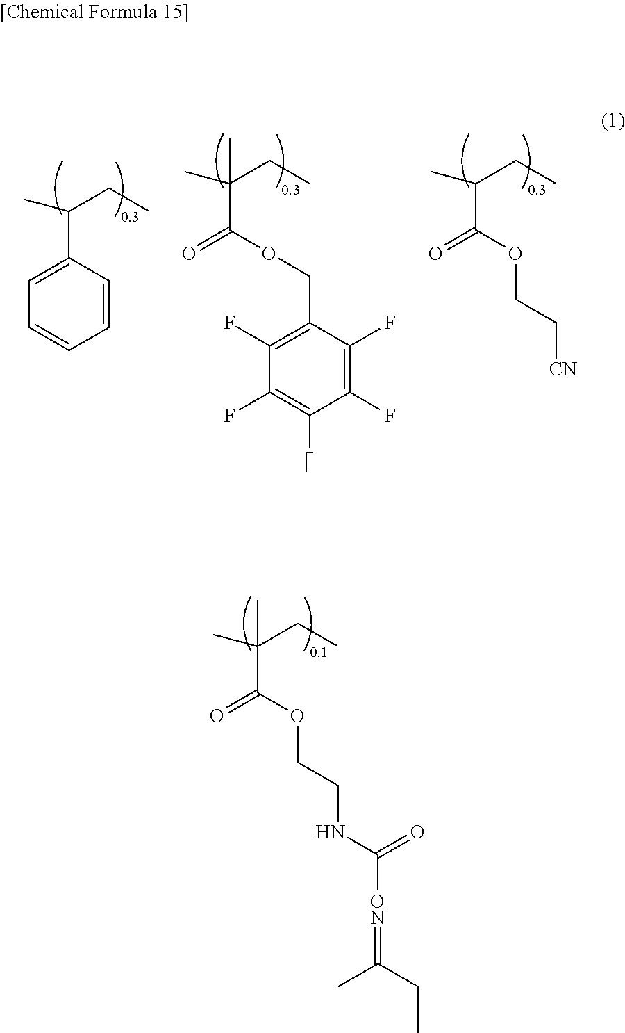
O(C(C(C)(CC)C)=O)CCNC(=O)[ON]=C(CC)C.C1(C(C)CC)=CC=CC=C1.C1(F)=C(COC(C(C)(CC)C)=O)C(F)=C(F)C(C)=C1F.O(C(C(C)CC)=O)CC[CN]
